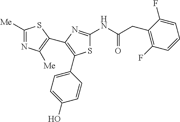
S1C(NC(CC2=C(F)C=CC=C2F)=O)=NC(C2=C([Me])N=C([Me])S2)=C1C1=CC=C(O)C=C1
